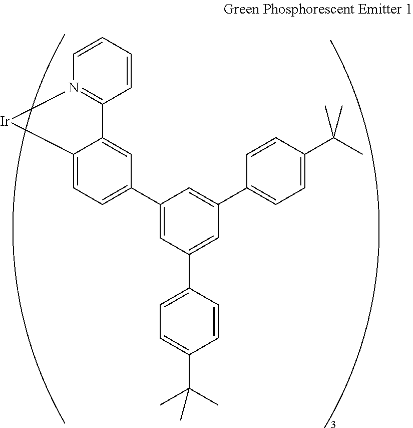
C1=CC=CC2=N1[Ir]C1=CC=C(C3=CC(C4=CC=C(C(C)(C)C)C=C4)=CC(C4=CC=C(C(C)(C)C)C=C4)=C3)C=C21
